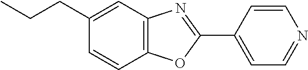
C1(CCC)=CC2=C(C=C1)OC(C1=CC=NC=C1)=N2
